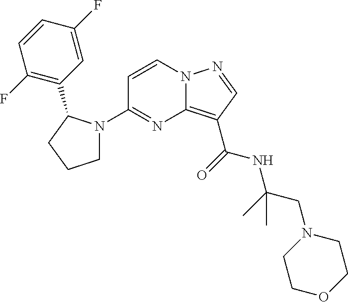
C12=C(C(=O)NC(CN3CCOCC3)(C)C)C=NN1C=CC(N1CCCC1C1=C(F)C=CC(F)=C1)=N2
